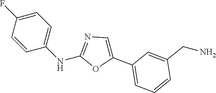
C1=C(F)C=CC(NC2=NC=C(C3=CC=CC(CN)=C3)O2)=C1
